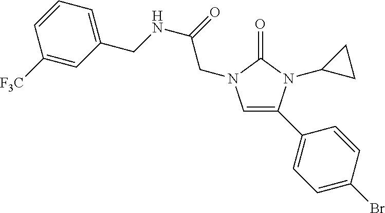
C1=C(C2=CC=C(Br)C=C2)N(C2CC2)C(=O)N1CC(=O)NCC1=CC=CC([F3C])=C1
